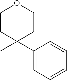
C1CC(C)(C2=CC=CC=C2)CCO1
